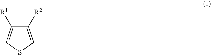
C1([R2])=CSC=C1[R1]
